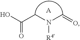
[A].OC(=O)CN(C=O)[R4]
